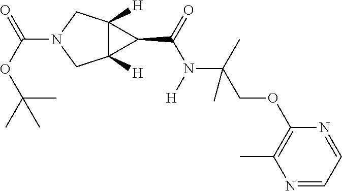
C12([H])C([H])(CN(C(OC(C)(C)C)=O)C1)C2C(=O)N([H])C(COC1=C(C)N=CC=N1)(C)C
